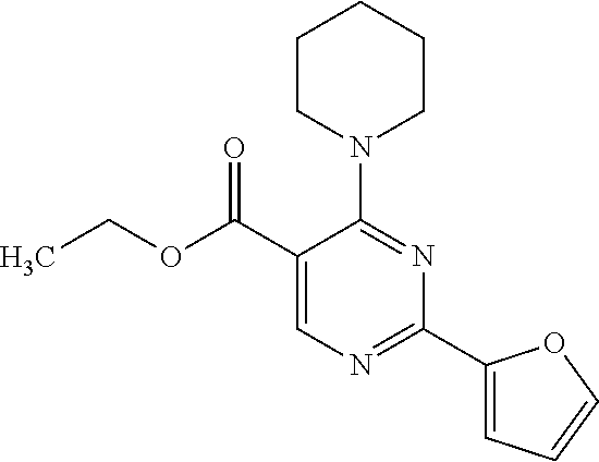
N1(C2=NC(C3=CC=CO3)=NC=C2C(OCC)=O)CCCCC1
